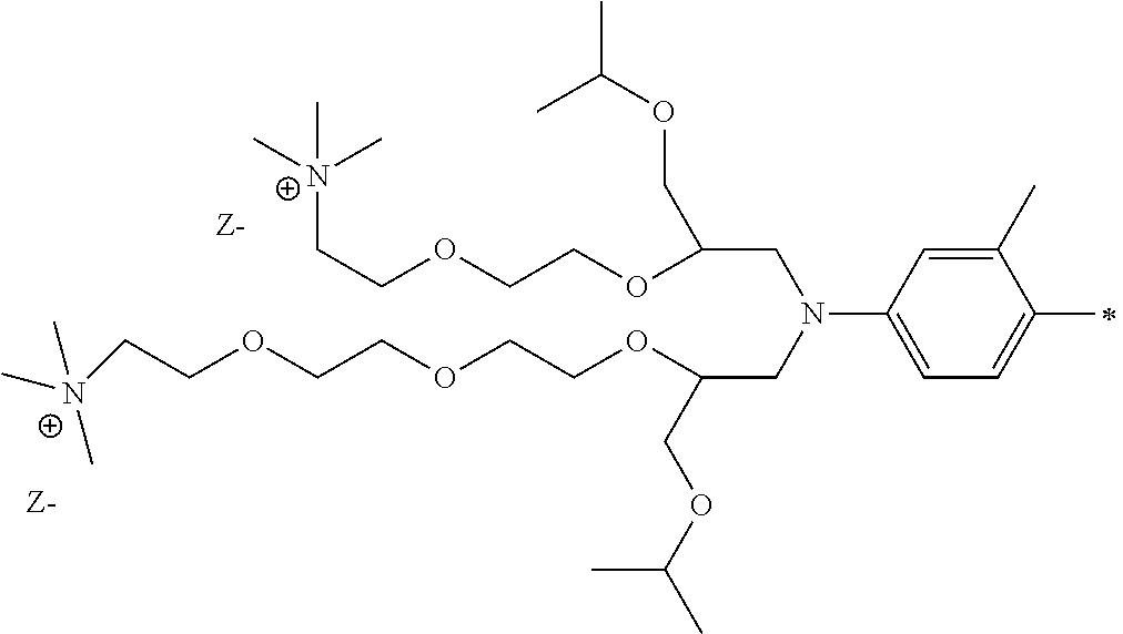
C[N+](CCOCCOCCOC(CN(C1=CC=C(C)C(C)=C1)CC(OCCOCC[N+](C)(C)C)COC(C)C)COC(C)C)(C)C
